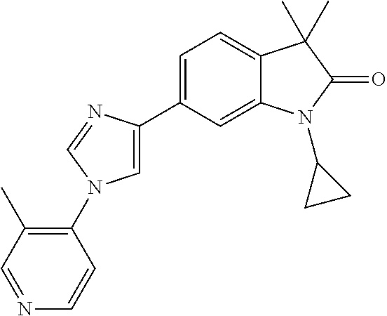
C1=C(C2=CC=C3C(=C2)N(C2CC2)C(=O)C3(C)C)N=CN1C1=C(C)C=NC=C1
